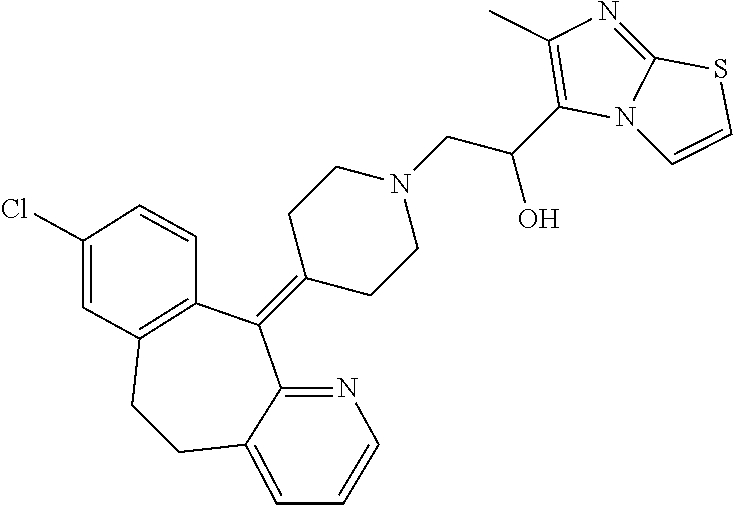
C1(C(CN2CCC(=C3C4=C(CCC5=CC=CN=C35)C=C(Cl)C=C4)CC2)O)=C(C)N=C2N1C=CS2
